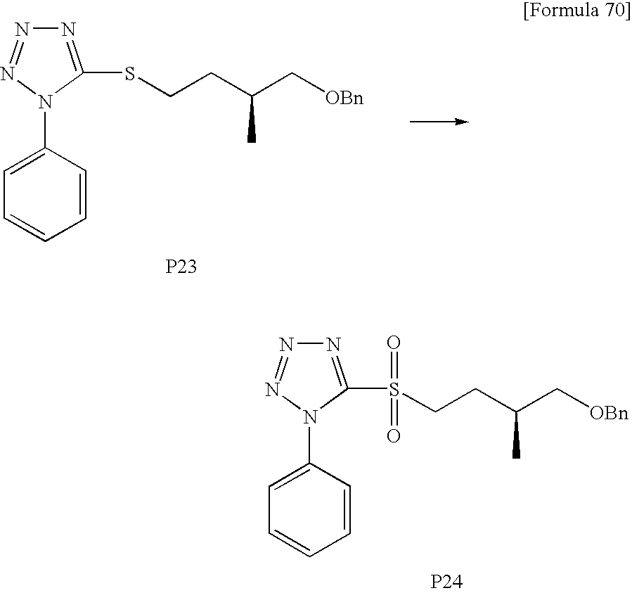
C(C(C[OBn])C)CSC1=NN=NN1C1=CC=CC=C1.[P23].C(C(C[OBn])C)CS(C1=NN=NN1C1=CC=CC=C1)(=O)=O.[P24]
